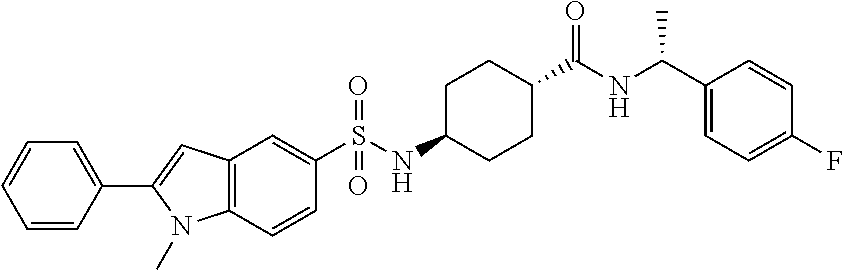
C1(C2=CC=CC=C2)=CC2=C(N1C)C=CC(S(NC1CCC(C(NC(C3=CC=C(F)C=C3)C)=O)CC1)(=O)=O)=C2
